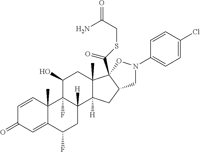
C1=CC2(C)C(=CC1=O)C(F)CC1([H])C2(F)C(O)CC2(C)C1([H])CC1C2(C(SCC(N)=O)=O)ON(C2=CC=C(Cl)C=C2)C1
